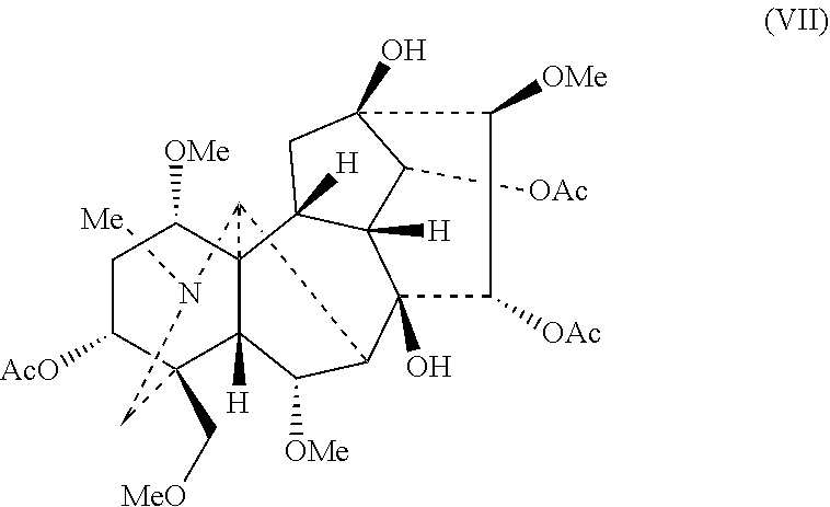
C12C3C([OMe])C4([H])C(C[MeO])(C([AcO])CC([OMe])C14C1([H])C4([H])C([OAc])C(O)(C1)C([OMe])C([OAc])C34O)CN2[Me]
